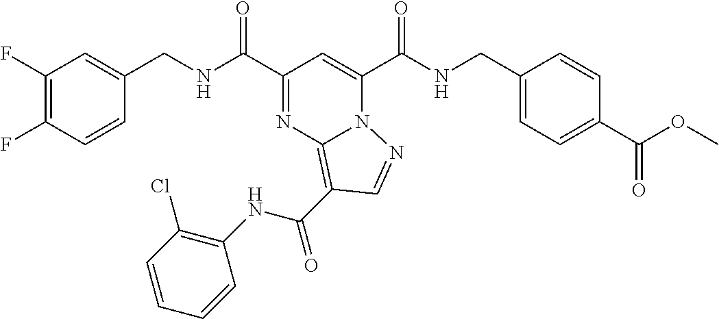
C1(F)=C(F)C=CC(CNC(C2=NC3=C(C(NC4=C(Cl)C=CC=C4)=O)C=NN3C(C(NCC3=CC=C(C(OC)=O)C=C3)=O)=C2)=O)=C1
